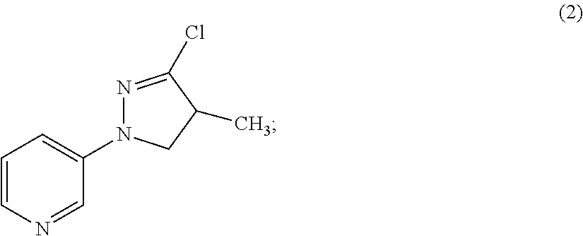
C1=CN=CC(N2N=C(Cl)C(C)C2)=C1
